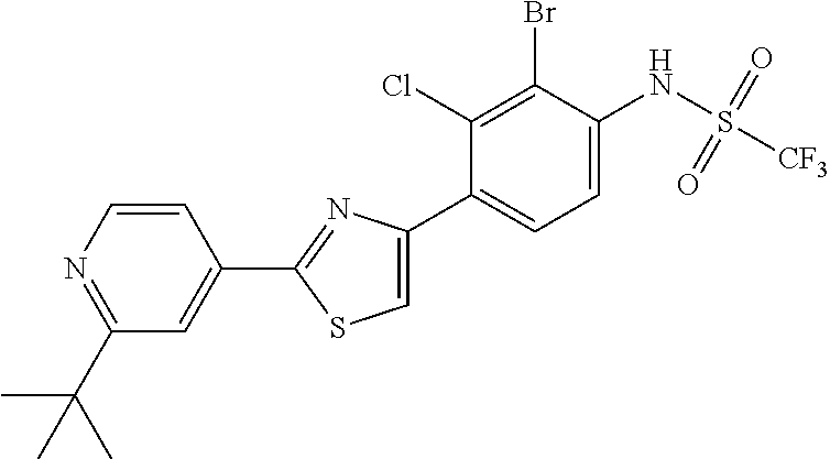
C1(C2=NC(C3=CC=C(NS([CF3])(=O)=O)C(Br)=C3Cl)=CS2)=CC(C(C)(C)C)=NC=C1
